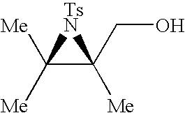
[Me]C1([Me])C(CO)([Me])[TsN]1
